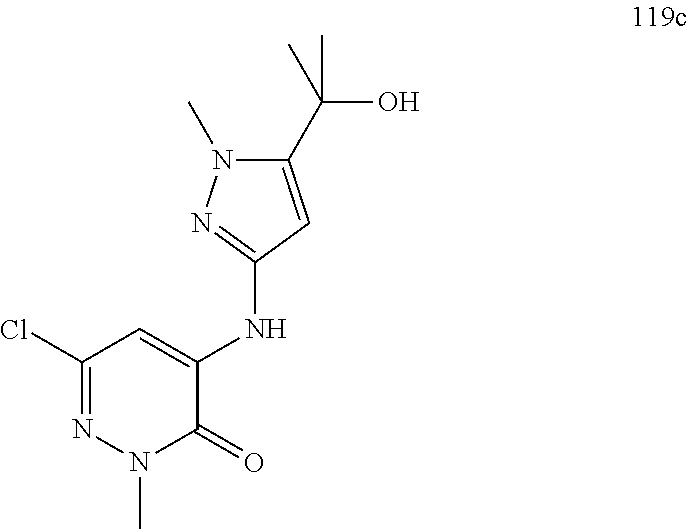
C1(Cl)=NN(C)C(=O)C(NC2=NN(C)C(C(C)(O)C)=C2)=C1
